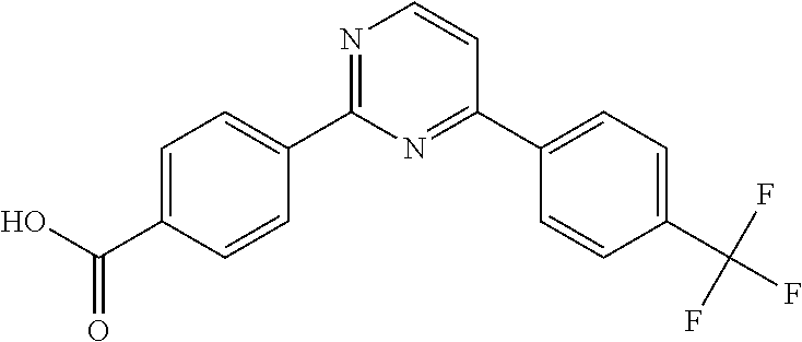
C1=C(C(O)=O)C=CC(C2=NC=CC(C3=CC=C(C(F)(F)F)C=C3)=N2)=C1
